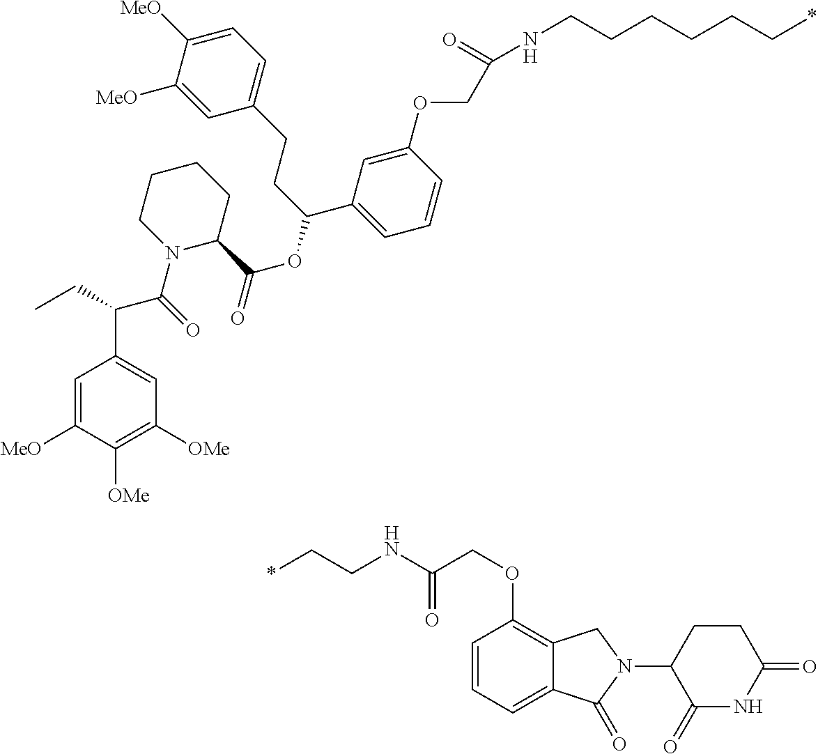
N(C(=O)COC1=CC(C(CCC2=CC=C([MeO])C([MeO])=C2)OC(C2CCCCN2C(=O)C(C2=CC([OMe])=C([OMe])C([MeO])=C2)CC)=O)=CC=C1)CCCCCC*.C1(OCC(NCC*)=O)=C2C(=CC=C1)C(=O)N(C1CCC(=O)NC1=O)C2
